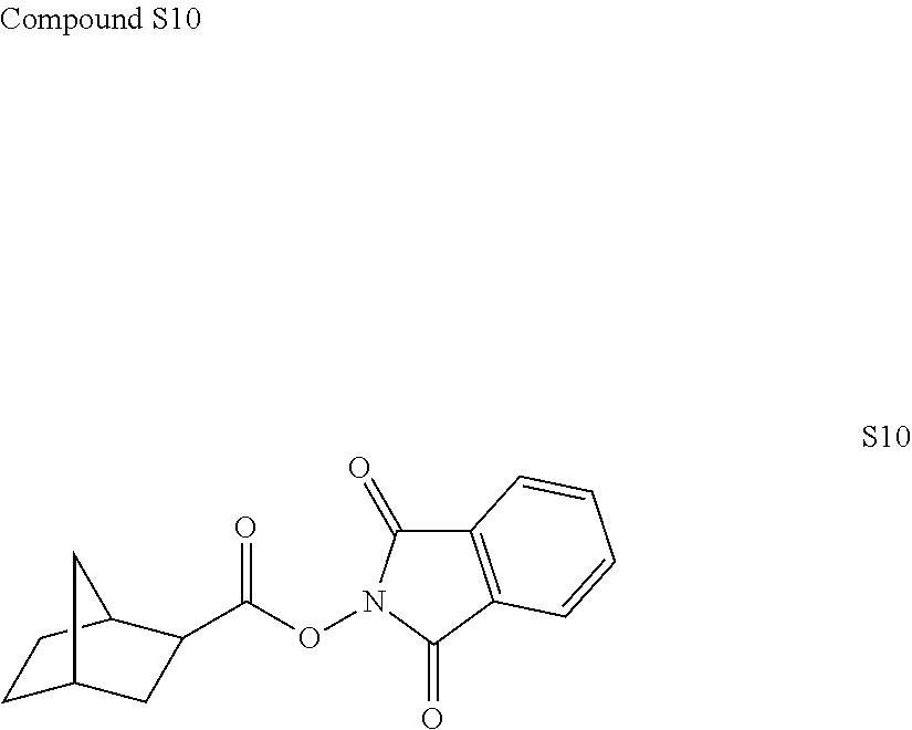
C12=C(C(=O)N(OC(=O)C3CC4CCC3C4)C1=O)C=CC=C2
